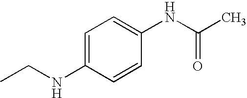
C1=C(NCC)C=CC(NC(C)=O)=C1
